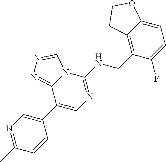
C1(C2=CN=C(NCC3=C4C(=CC=C3F)OCC4)N3C2=NN=C3)=CN=C(C)C=C1
